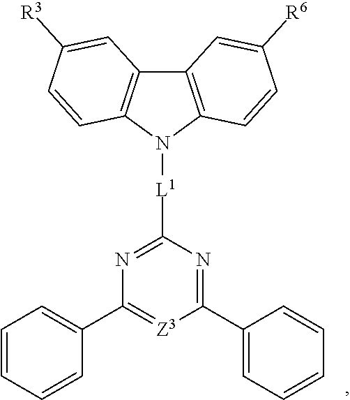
[L1](N1C2=C(C3=C1C=CC([R3])=C3)C=C([R6])C=C2)C1=NC(C2=CC=CC=C2)=[Z3]C(C2=CC=CC=C2)=N1
